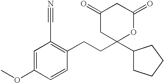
C1(CCC2=C(C#N)C=C(OC)C=C2)(C2CCCC2)OC(=O)CC(=O)C1
